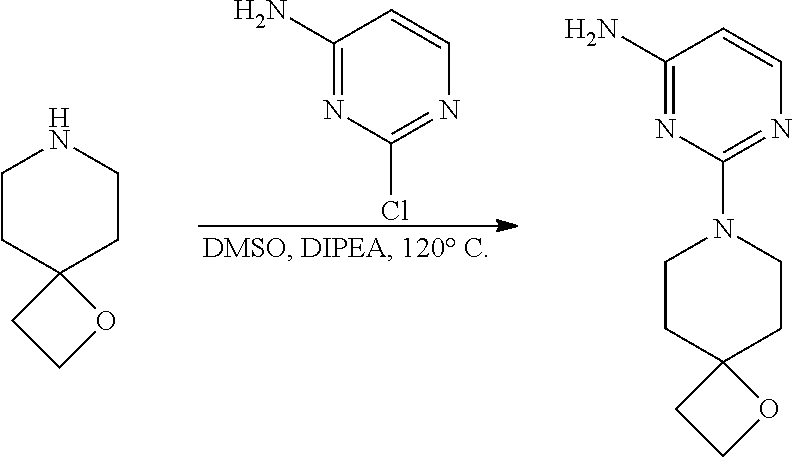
C1(N)=NC(Cl)=NC=C1.C1CC2(CCN1)CCO2.C1CC2(CCN1C1=NC=CC(N)=N1)CCO2
